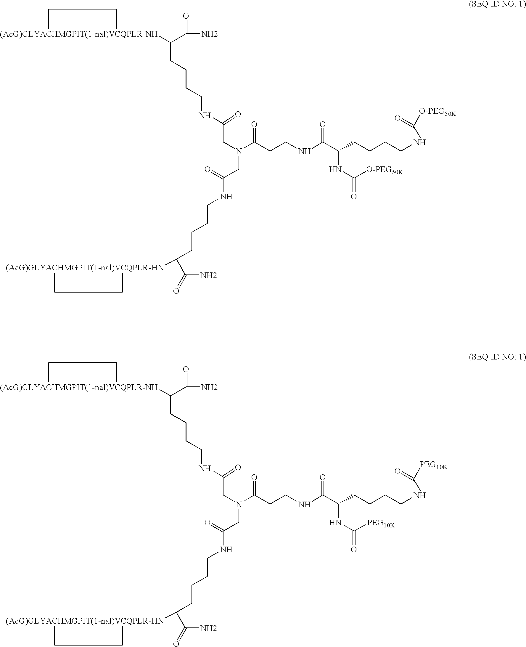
C(CCCCNC(CN(CC(=O)NCCCCC(C(=O)N)[(AcG)GLYACHMGPIT(1-nal)VCQPLR-HN])C(CCNC(C(CCCCNC([O-PEG50K])=O)NC(=O)[O-PEG50K])=O)=O)=O)(C(=O)N)[(AcG)GLYACHMGPIT(1-nal)VCQPLR-NH].C(CCCCNC(CN(CC(=O)NCCCCC(C(=O)N)[(AcG)GLYACHMGPIT(1-nal)VCQPLR-HN])C(CCNC(C(CCCCNC([PEG10K])=O)NC(=O)[PEG10K])=O)=O)=O)(C(=O)N)[(AcG)GLYACHMGPIT(1-nal)VCQPLR-NH]
